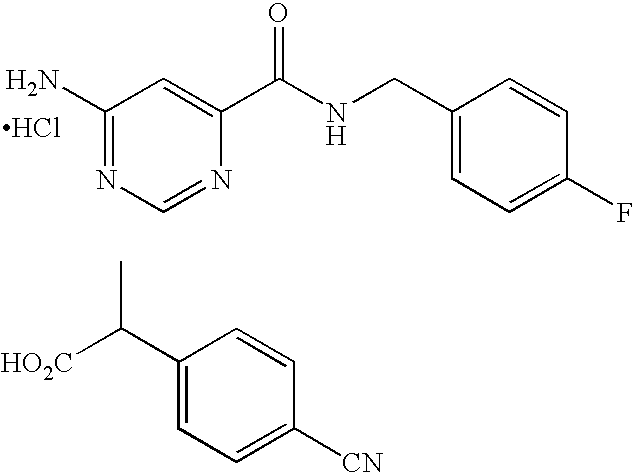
C1(N)=NC=NC(C(NCC2=CC=C(F)C=C2)=O)=C1.Cl.C(C1=CC=C([CN])C=C1)([HO2C])C
